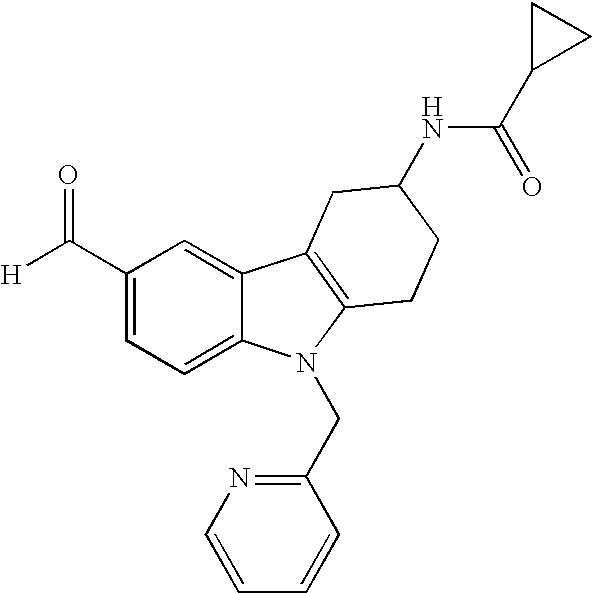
C1(C([H])=O)=CC=C2C(=C1)C1=C(N2CC2=NC=CC=C2)CCC(NC(C2CC2)=O)C1
